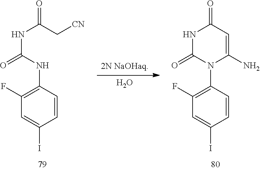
O.[2N NaOHaq].N(C(NC1=C(F)C=C(I)C=C1)=O)C(=O)C[CN].N1C(=O)N(C2=C(F)C=C(I)C=C2)C(N)=CC1=O
